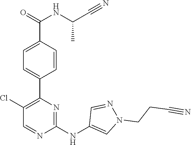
C1(C2=C(Cl)C=NC(NC3=CN(CCC#N)N=C3)=N2)=CC=C(C(=O)NC(C#N)C)C=C1
